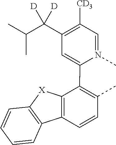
C1=N(C)C(C2=C(C)C=CC3=C2[X]C2=C3C=CC=C2)=CC(C(C(C)C)([D])[D])=C1[CD3]
